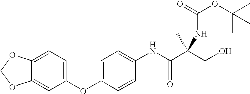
C1=C(OC2=CC=C3C(=C2)OCO3)C=CC(NC(C(CO)(C)NC(OC(C)(C)C)=O)=O)=C1
